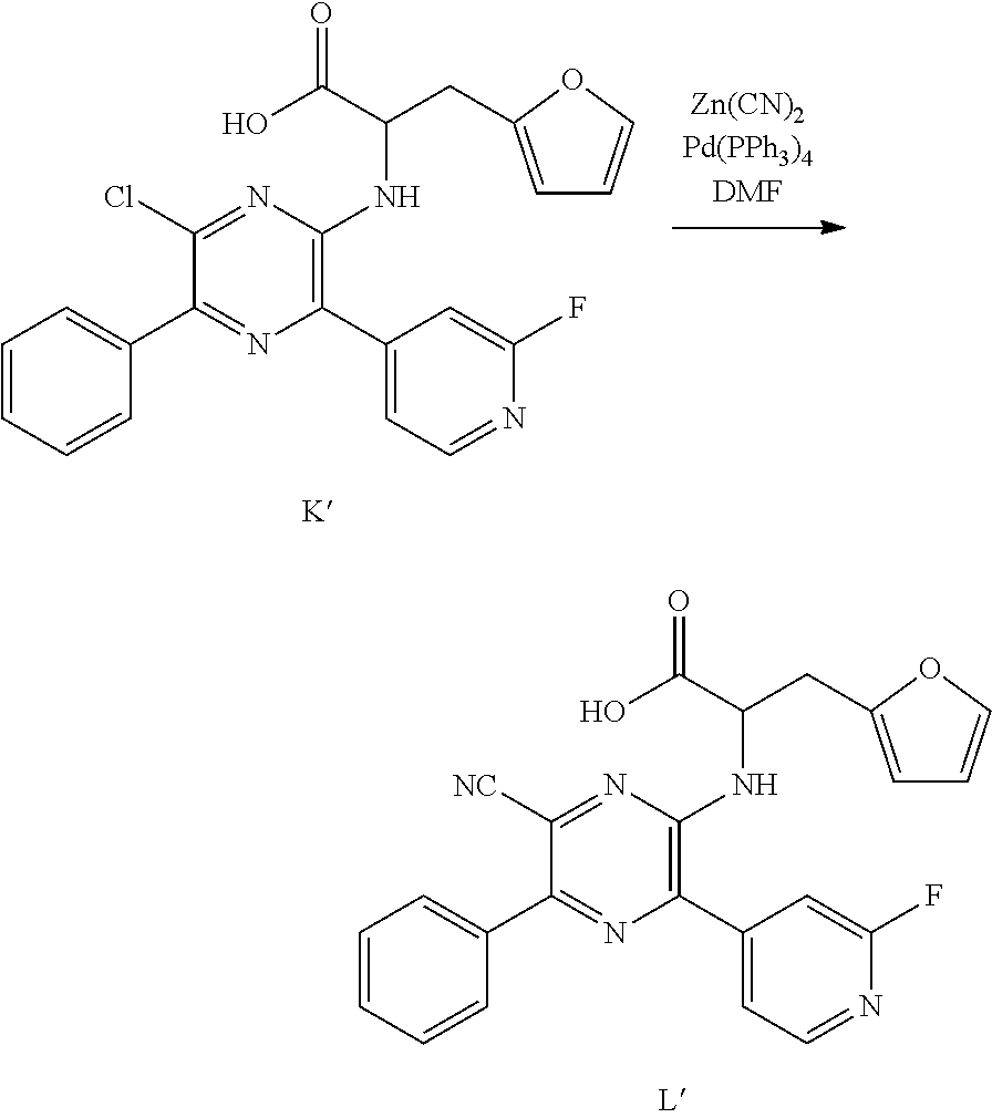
C1(C2=CC=NC(F)=C2)=C(NC(CC2=CC=CO2)C(O)=O)N=C([NC])C(C2=CC=CC=C2)=N1.C1(C2=CC=NC(F)=C2)=C(NC(CC2=CC=CO2)C(O)=O)N=C(Cl)C(C2=CC=CC=C2)=N1
